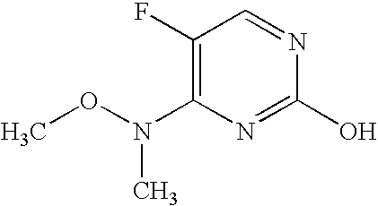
N(C1=C(F)C=NC(O)=N1)(OC)C
